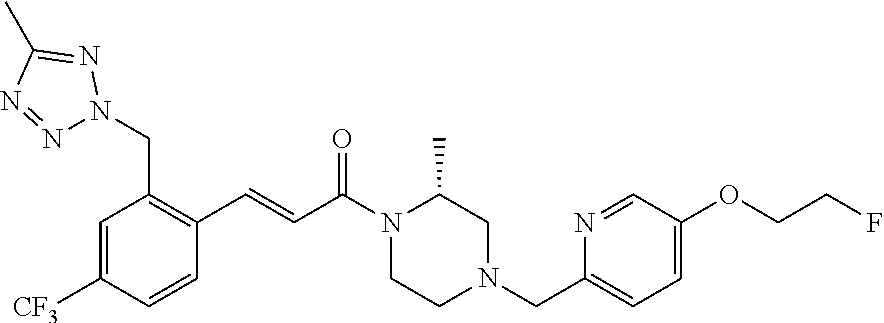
N1(C(C=CC2=C(CN3N=NC(C)=N3)C=C([CF3])C=C2)=O)CCN(CC2=CC=C(OCCF)C=N2)CC1C
